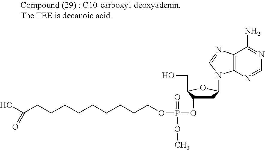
OC(CCCCCCCCCOP(OC1CC(N2C3=C(N=C2)C(N)=NC=N3)OC1CO)(=O)OC)=O
